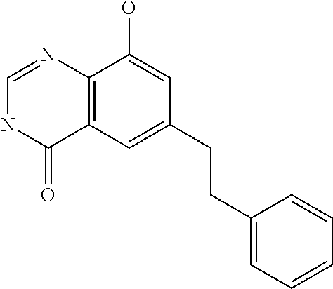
C12=C(C=C(CCC3=CC=CC=C3)C=C1O)C(=O)NC=N2
